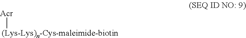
[(Lys-Lys)n-Cys-maleimide-biotin][Acr]
